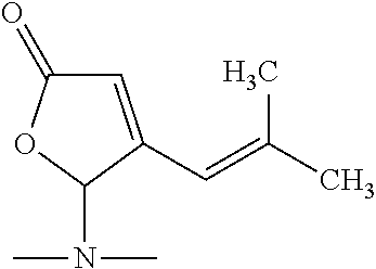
C1=C(C=C(C)C)C(N(C)C)OC1=O
